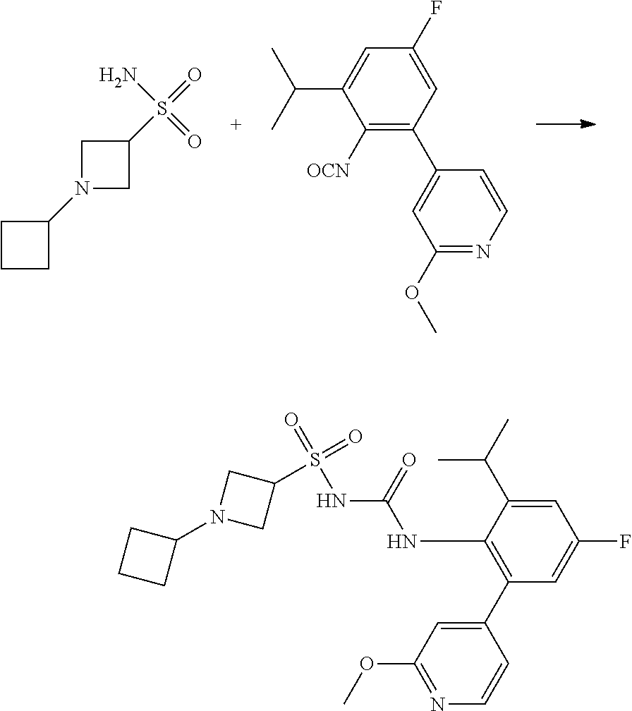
O=S(N)(=O)C1CN(C2CCC2)C1.C1=C(C2=C([OCN])C(C(C)C)=CC(F)=C2)C=CN=C1OC.O=S(NC(NC1=C(C2=CC(OC)=NC=C2)C=C(F)C=C1C(C)C)=O)(=O)C1CN(C2CCC2)C1
